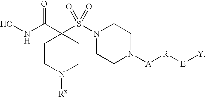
C1CN([Rx])CCC1(C(NO)=O)S(N1CCN([A][R][E][Y])CC1)(=O)=O
